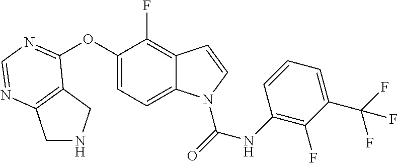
C12=C(N=CN=C1OC1=CC=C3C(=C1F)C=CN3C(=O)NC1=C(F)C(C(F)(F)F)=CC=C1)CNC2
